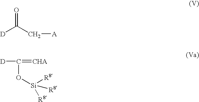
O=C(C[A])[D].C(O[Si]([R8])([R8])[R8])(=[CHA])[D]
